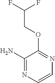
C1=CN=C(OCC(F)F)C(N)=N1
